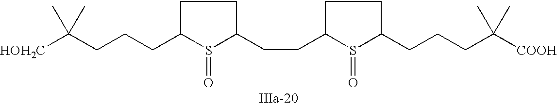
C1C(CCCC([HOH2C])(C)C)S(=O)C(CCC2S(=O)C(CCCC([COOH])(C)C)CC2)C1
